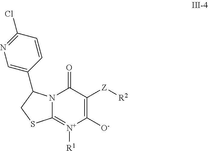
C12=[N+]([R1])C([O-])=C([Z][R2])C(=O)N1C(C1=CN=C(Cl)C=C1)CS2
